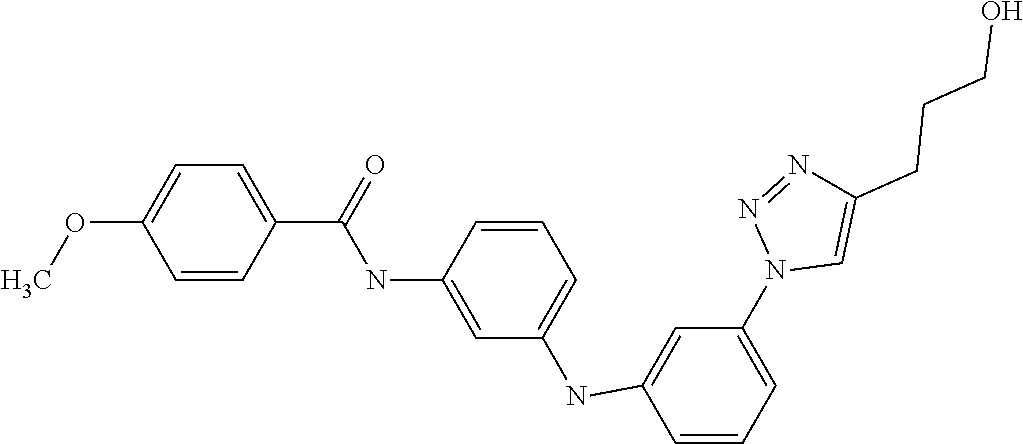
C1=CC(C(NC2=CC(NC3=CC(N4C=C(CCCO)N=N4)=CC=C3)=CC=C2)=O)=CC=C1OC
